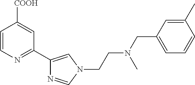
C1=CN=C(C2=CN(CCN(CC3=CC=CC(C)=C3)C)C=N2)C=C1[COOH]
